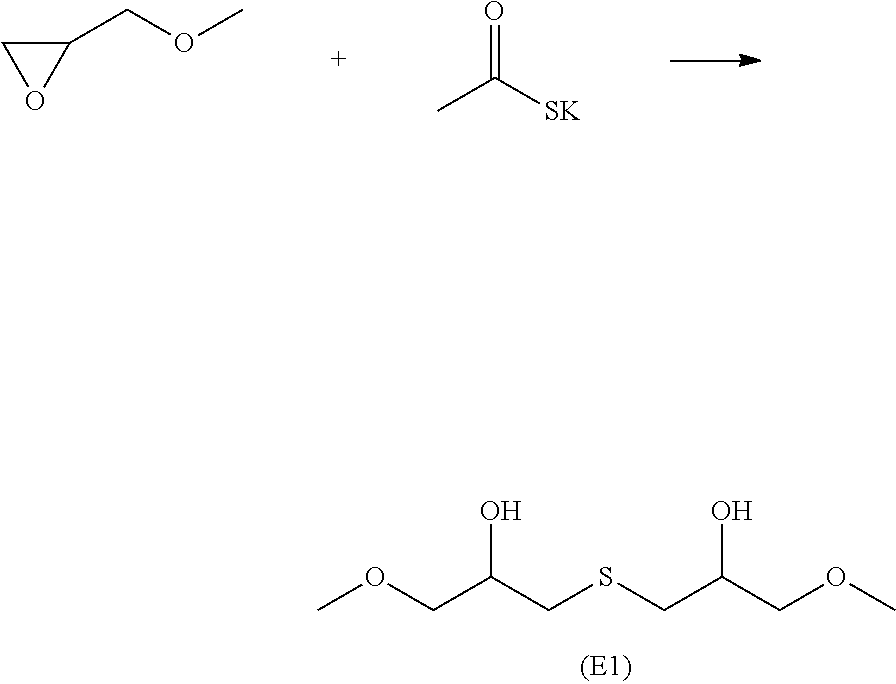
COCC(CSCC(COC)O)O.C1(COC)CO1.O=C([SK])C
